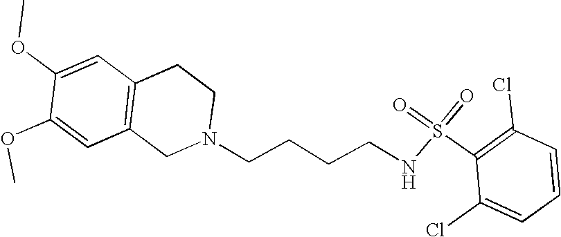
C1=C(OC)C(OC)=CC2=C1CCN(CCCCNS(=O)(=O)C1=C(Cl)C=CC=C1Cl)C2
